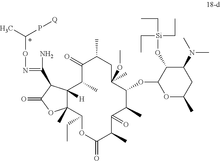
N(=C(N)C1C2([H])C(C)(OC1=O)C(CC)OC(=O)C(C)C(=O)C(C)C(OC1OC(C)CC(N(C)C)C1O[Si](CC)(CC)CC)C(OC)(C)CC(C)C(=O)C2C)OC(C)P[Q]
